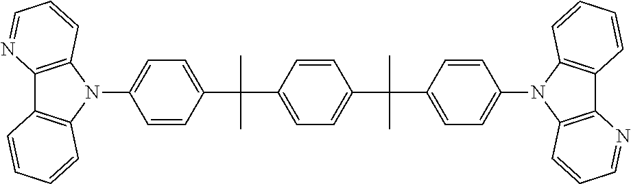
C1(C(C2=CC=C(N3C4=C(C5=C3C=CC=C5)N=CC=C4)C=C2)(C)C)=CC=C(C(C2=CC=C(N3C4=C(C5=C3C=CC=C5)N=CC=C4)C=C2)(C)C)C=C1
